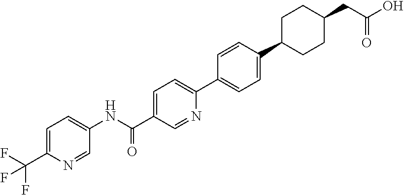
N(C(C1=CC=C(C2=CC=C(C3CCC(CC(=O)O)CC3)C=C2)N=C1)=O)C1=CC=C(C(F)(F)F)N=C1
